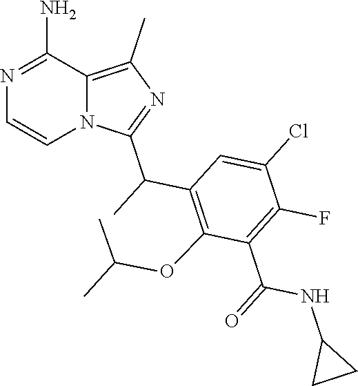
C12=C(C)N=C(C(C)C3=C(OC(C)C)C(C(=O)NC4CC4)=C(F)C(Cl)=C3)N1C=CN=C2N
